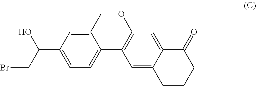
C1=C2COC3=C(C2=CC=C1C(CBr)O)C=C1C(=C3)C(=O)CCC1
